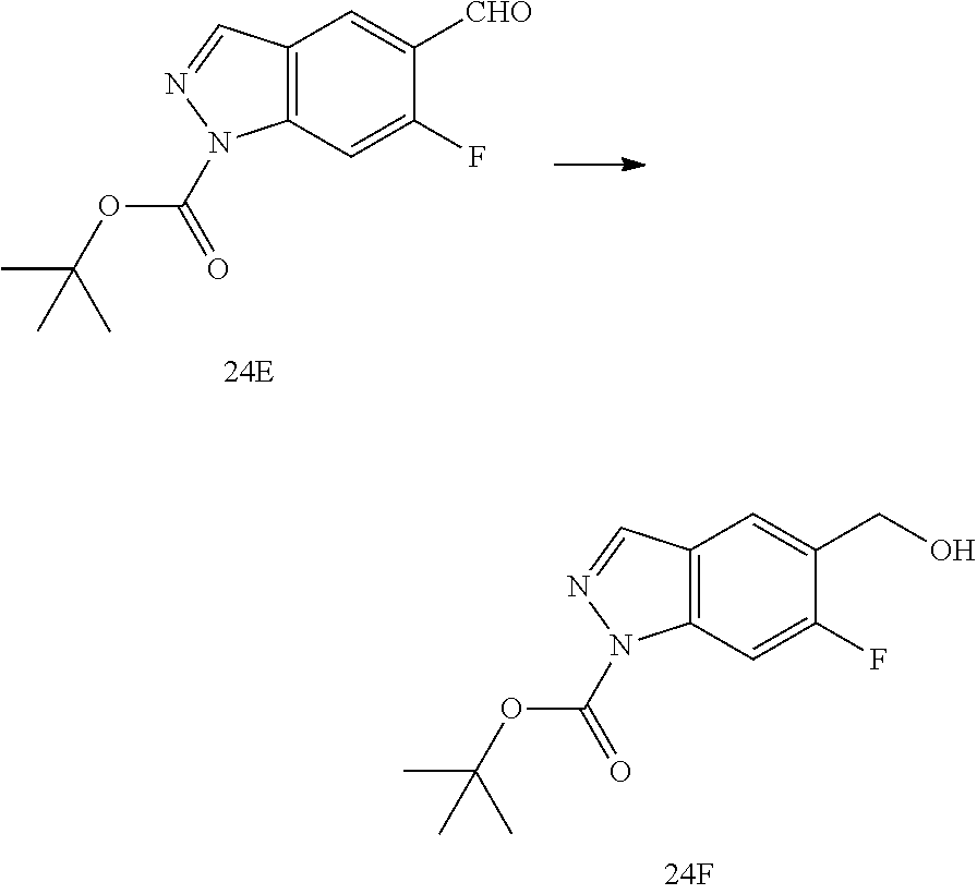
C12=C(C=C(F)C(CO)=C1)N(C(OC(C)(C)C)=O)N=C2.C12=C(C=C(F)C([CHO])=C1)N(C(OC(C)(C)C)=O)N=C2
